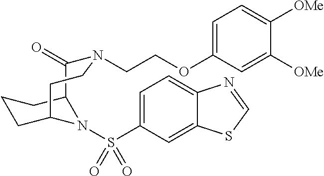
C1(=O)N(CCOC2=CC=C([OMe])C([OMe])=C2)CCC2CCCC1N2S(C1=CC=C2C(=C1)SC=N2)(=O)=O
